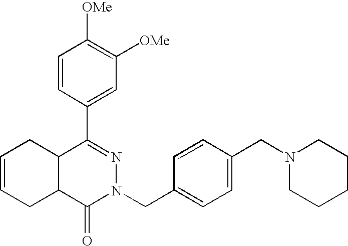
C1=CC(C2=NN(CC3=CC=C(CN4CCCCC4)C=C3)C(=O)C3C2CC=CC3)=CC([OMe])=C1[OMe]
